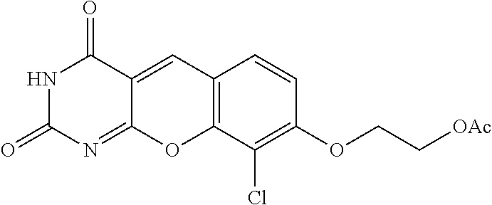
N1C(=O)N=C2C(=CC3=C(O2)C(Cl)=C(OCC[OAc])C=C3)C1=O
